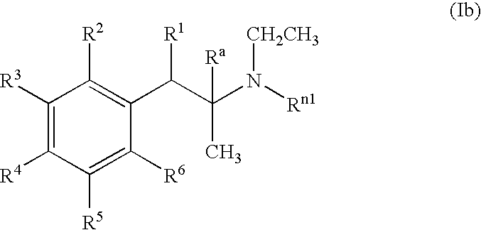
C1([R3])=C([R4])C([R5])=C([R6])C(C(C(C)(N([Rn1])[CH2CH3])[Ra])[R1])=C1[R2]
